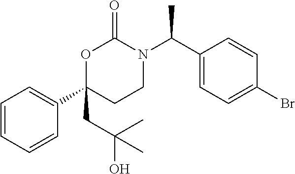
C1(C2=CC=CC=C2)(CC(O)(C)C)CCN(C(C2=CC=C(Br)C=C2)C)C(=O)O1
